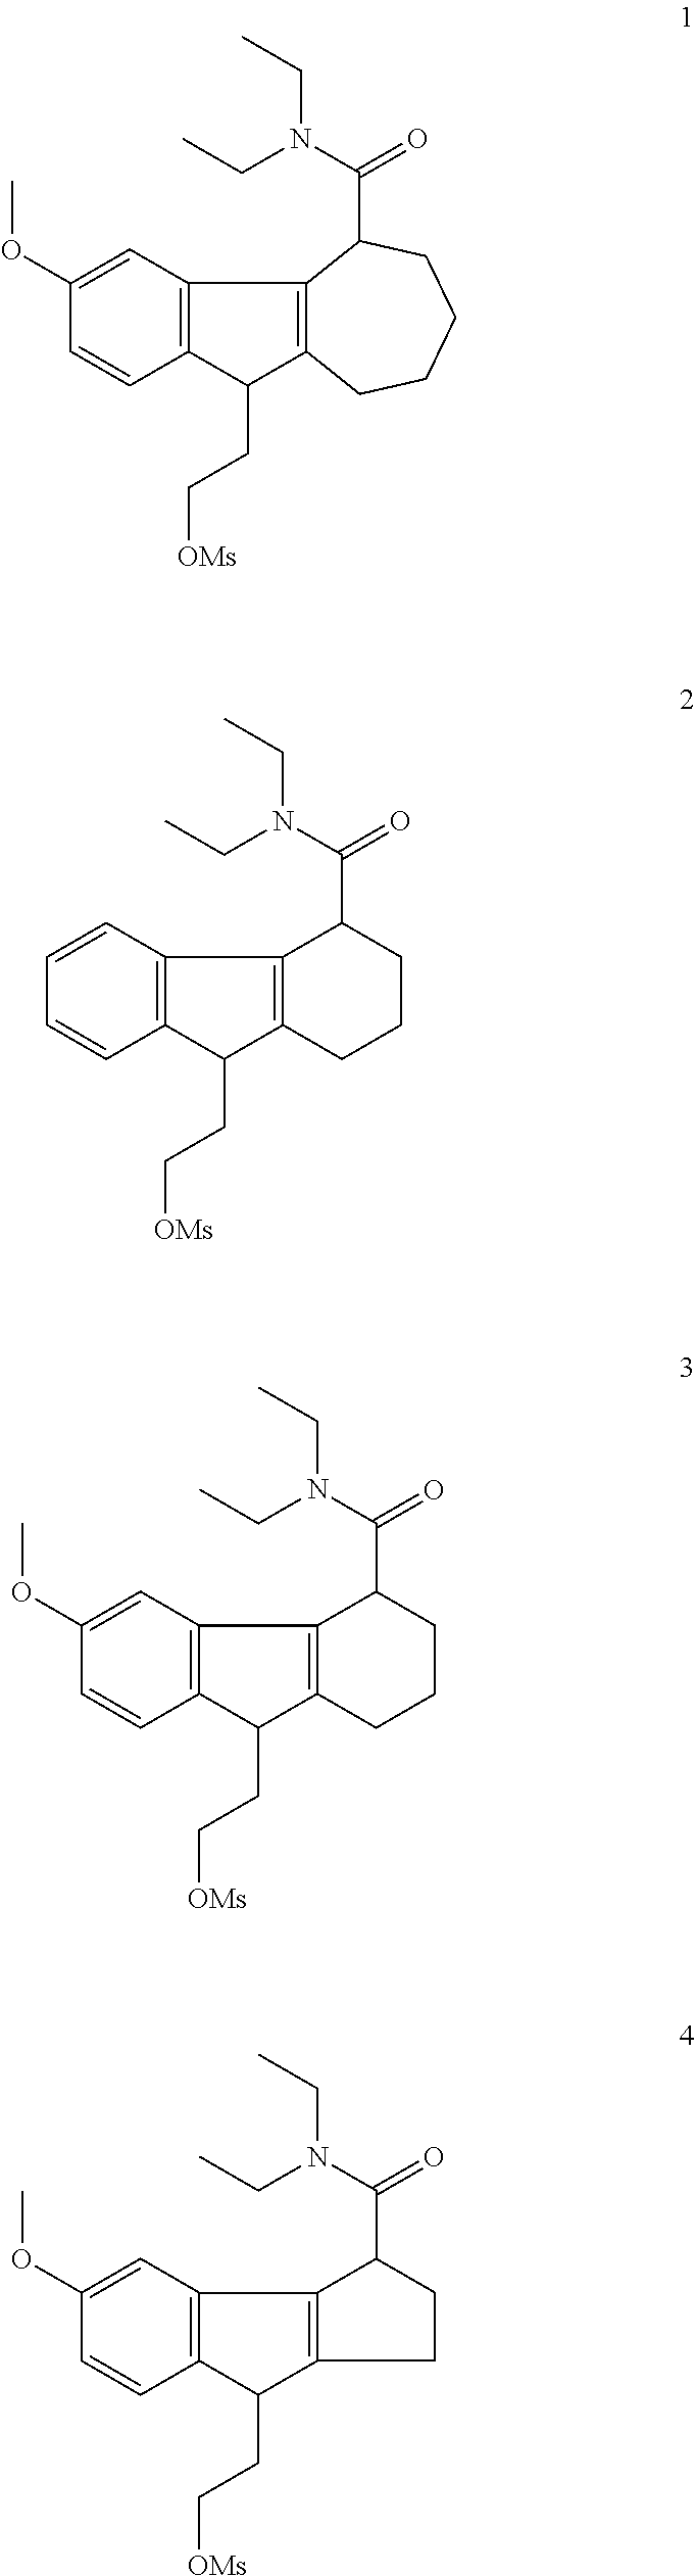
C12=C(C=C(OC)C=C1)C1=C(C2CC[OMs])CCCCC1C(=O)N(CC)CC.C12=C(C=CC=C1)C1=C(C2CC[OMs])CCCC1C(=O)N(CC)CC.C12=C(C=C(OC)C=C1)C1=C(C2CC[OMs])CCCC1C(=O)N(CC)CC.C12=C(C=C(OC)C=C1)C1=C(C2CC[OMs])CCC1C(=O)N(CC)CC
